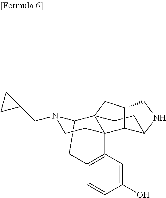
C12=C(C=C(O)C=C1)C13C4(C(N(CC5CC5)CC1)C2)CCC1C3C(C4)CN1
